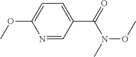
N1=CC(C(=O)N(C)OC)=CC=C1OC
